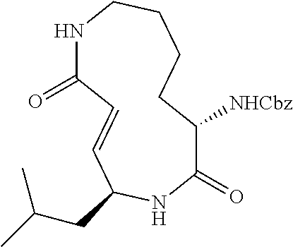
N1C(=O)C=CC(CC(C)C)NC(=O)C([NHCbz])CCCC1
